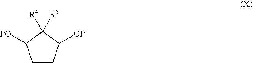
C1=CC([OP])C([R4])([R5])C1[PO]
